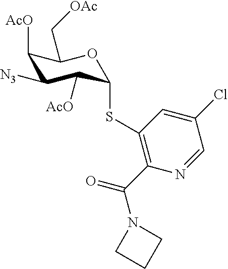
C1([AcO])C([N3])C([AcO])C(SC2=C(C(=O)N3CCC3)N=CC(Cl)=C2)OC1C[OAc]
